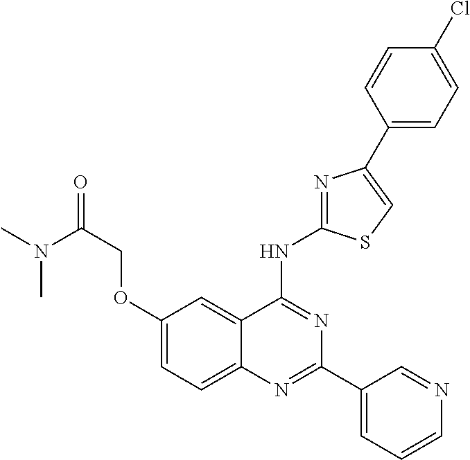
O(C1=CC=C2C(=C1)C(NC1=NC(C3=CC=C(Cl)C=C3)=CS1)=NC(C1=CC=CN=C1)=N2)CC(=O)N(C)C
